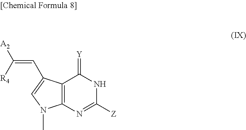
C12=C(N=C([Z])NC1=[Y])N(C)C=C2C=C([A2])[R4]
